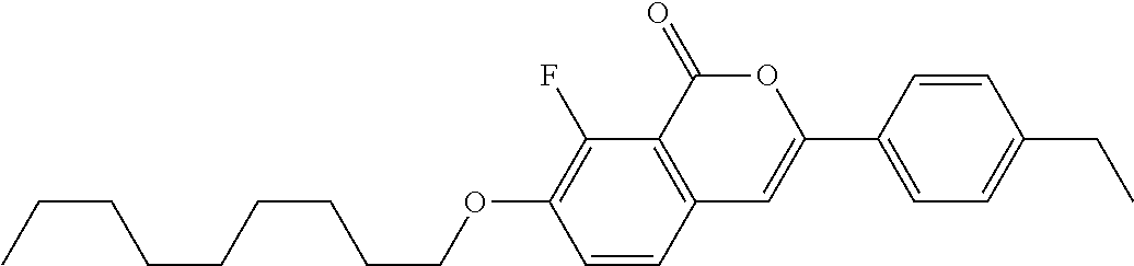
C1=CC2=C(C(F)=C1OCCCCCCCCC)C(=O)OC(C1=CC=C(CC)C=C1)=C2
